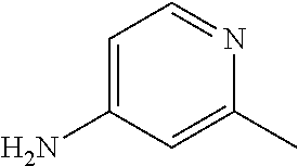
C1=C(N)C=C(C)N=C1
